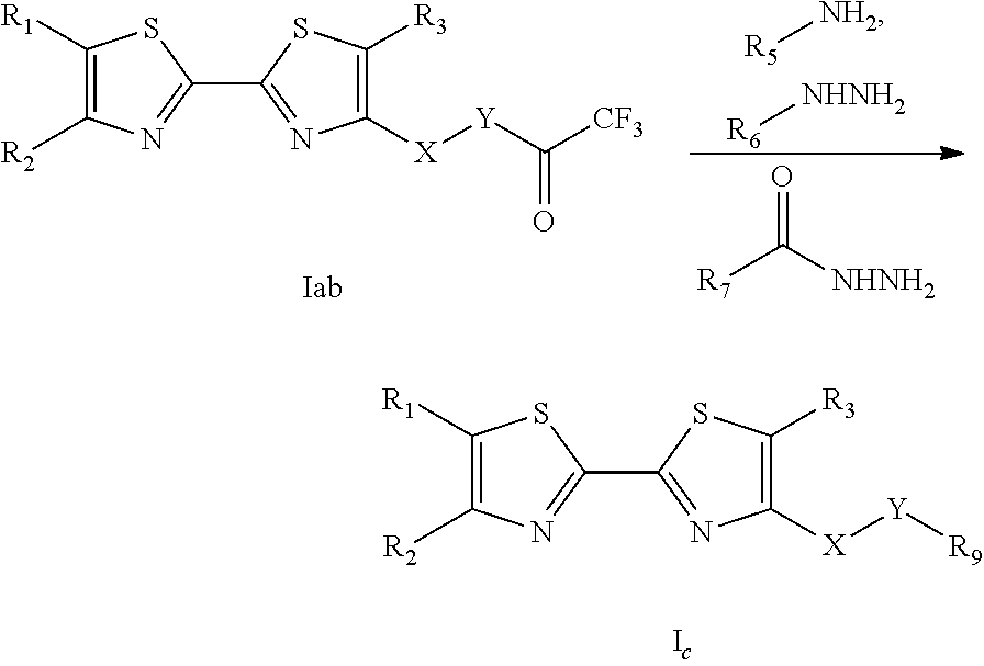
C1([R1])=C([R2])N=C(C2=NC([X][Y][R9])=C([R3])S2)S1.[R5][NH2].[R6][NHNH2].O=C([NHNH2])[R7].C1([R1])=C([R2])N=C(C2=NC([X][Y]C([CF3])=O)=C([R3])S2)S1
